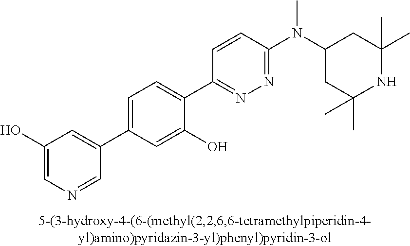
C1(O)=CN=CC(C2=CC=C(C3=NN=C(N(C4CC(C)(C)NC(C)(C)C4)C)C=C3)C(O)=C2)=C1
